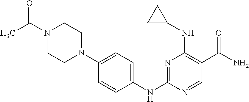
N1(C(C)=O)CCN(C2=CC=C(NC3=NC(NC4CC4)=C(C(=O)N)C=N3)C=C2)CC1
